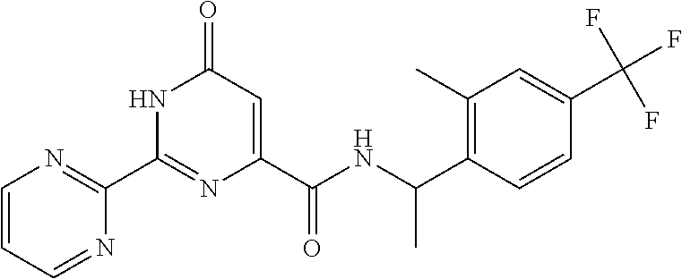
C1(C2=NC=CC=N2)=NC(C(NC(C2=C(C)C=C(C(F)(F)F)C=C2)C)=O)=CC(=O)N1
